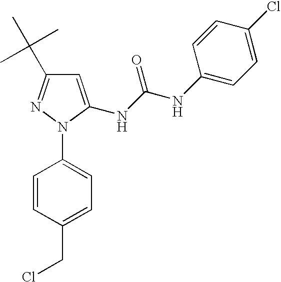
C1=C(NC(NC2=CC=C(Cl)C=C2)=O)N(C2=CC=C(CCl)C=C2)N=C1C(C)(C)C
